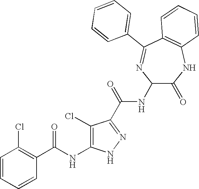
C1=CC=CC(C(NC2=C(Cl)C(C(=O)NC3C(=O)NC4=C(C(C5=CC=CC=C5)=N3)C=CC=C4)=NN2)=O)=C1Cl
